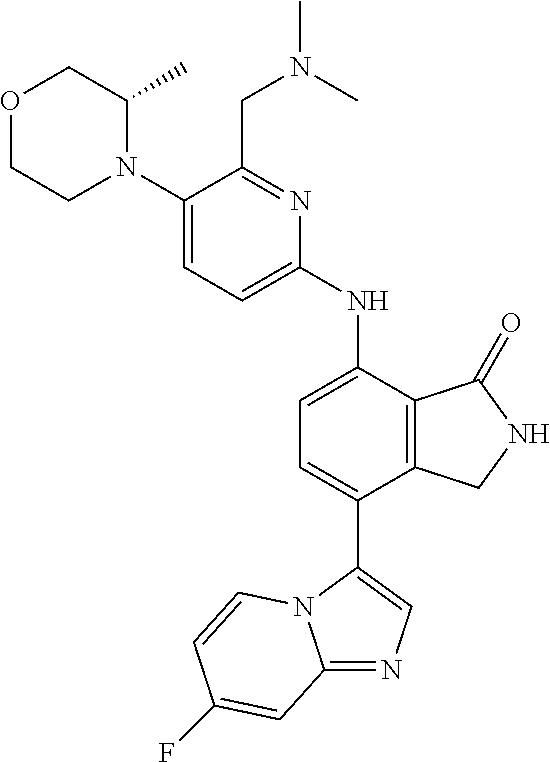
C1(N2C(C)COCC2)=CC=C(NC2=CC=C(C3=CN=C4N3C=CC(F)=C4)C3=C2C(=O)NC3)N=C1CN(C)C
